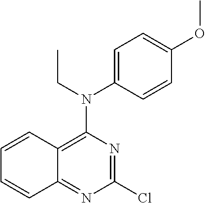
C1=CC2=C(N(CC)C3=CC=C(OC)C=C3)N=C(Cl)N=C2C=C1
